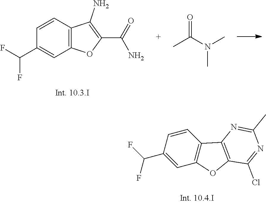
C12=C(C=CC(C(F)F)=C1)C(N)=C(C(=O)N)O2.CC(N(C)C)=O.C1=CC(C(F)F)=CC2=C1C1=C(O2)C(Cl)=NC(C)=N1
